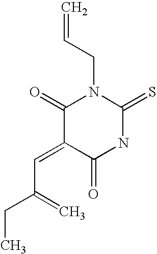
C=CCN1C(=O)C(=CC(=C)CC)C(=O)NC1=S
